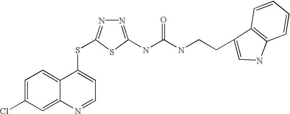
C1=C(Cl)C=C2C(=C1)C(SC1=NN=C(NC(=O)NCCC3=CNC4=C3C=CC=C4)S1)=CC=N2
